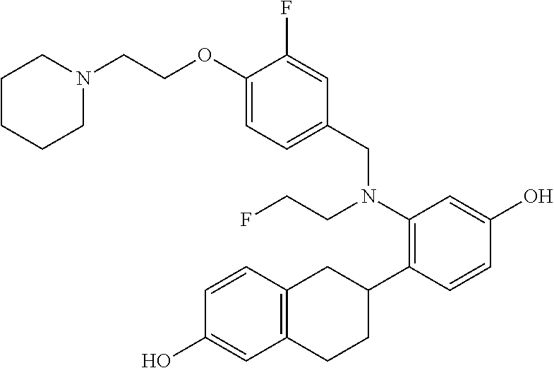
C(COC1=CC=C(CN(C2=C(C3CC4=C(CC3)C=C(O)C=C4)C=CC(O)=C2)CCF)C=C1F)N1CCCCC1
